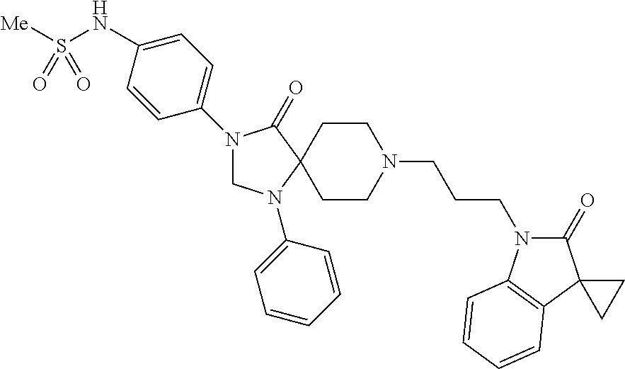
N1(C2=CC=C(NS([Me])(=O)=O)C=C2)CN(C2=CC=CC=C2)C2(C1=O)CCN(CCCN1C(=O)C3(C4=C1C=CC=C4)CC3)CC2
